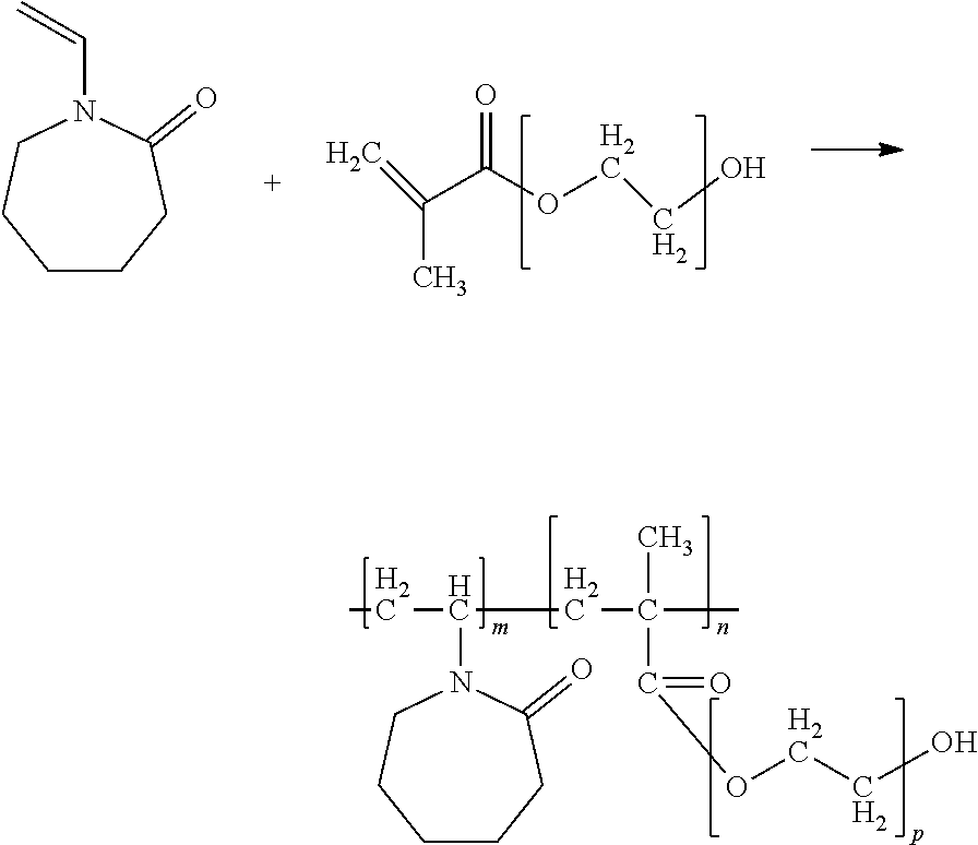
C=C(C(OCCO)=O)C.C1CCC(=O)N(C=C)CC1.C(OCCO)(C(C)(C)CC(CC)N1CCCCCC1=O)=O
